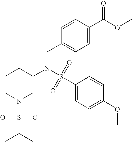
N(CC1=CC=C(C(=O)OC)C=C1)(S(C1=CC=C(OC)C=C1)(=O)=O)C1CCCN(S(C(C)C)(=O)=O)C1
